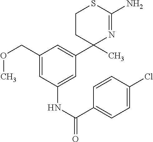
C1(COC)=CC(NC(C2=CC=C(Cl)C=C2)=O)=CC(C2(C)N=C(N)SCC2)=C1
